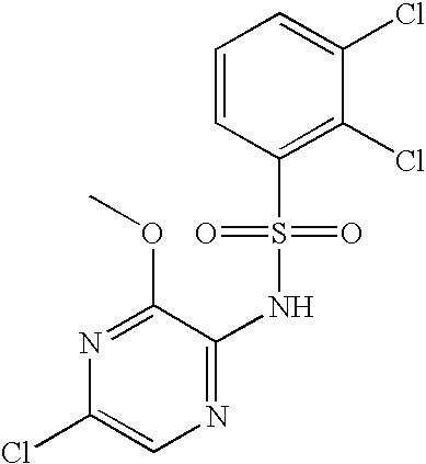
N1=C(OC)C(NS(C2=C(Cl)C(Cl)=CC=C2)(=O)=O)=NC=C1Cl
